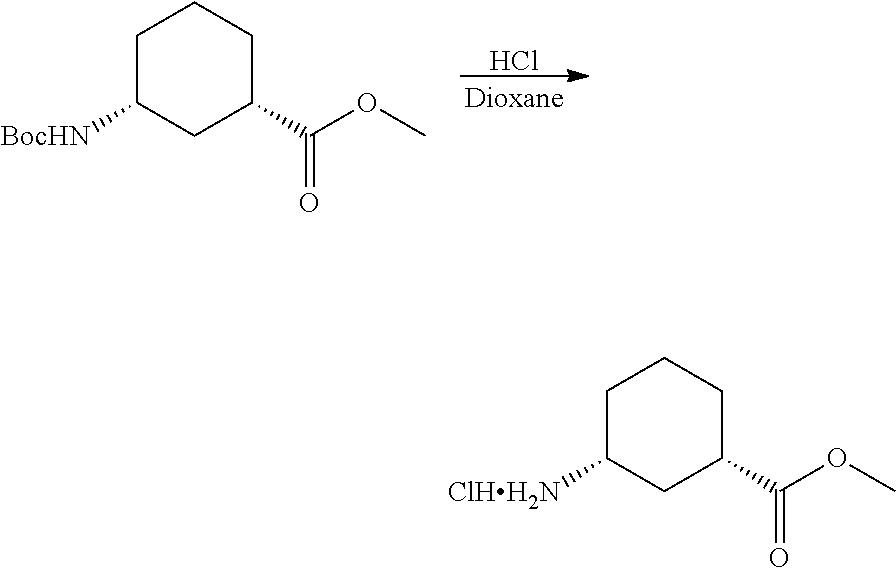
Cl.C1C([BocHN])CC(C(=O)OC)CC1.C1C([ClHH2N])CC(C(=O)OC)CC1
